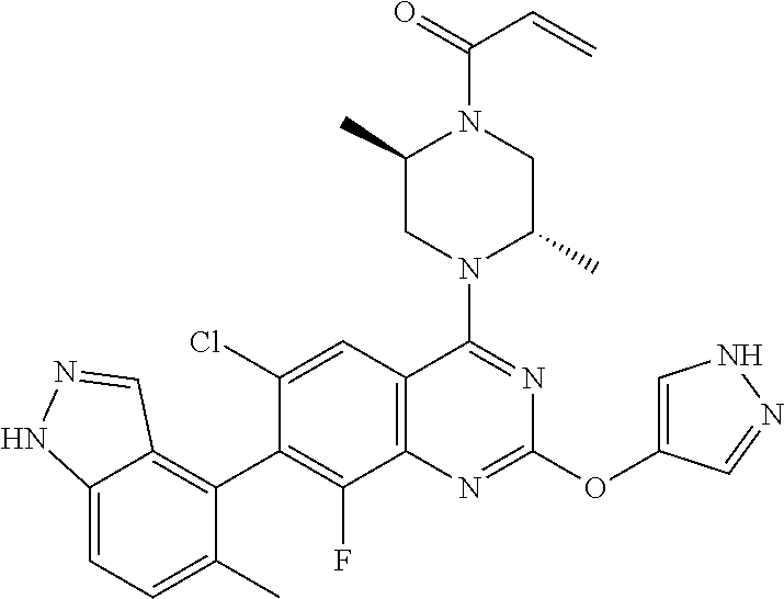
C12=CC=C(C)C(C3=C(F)C4=C(C=C3Cl)C(N3C(C)CN(C(=O)C=C)C(C)C3)=NC(OC3=CNN=C3)=N4)=C1C=NN2
